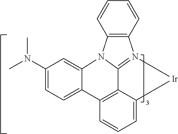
C1(N(C)C)=CC=C2C(=C1)N1C3=N(C4=C1C=CC=C4)[Ir]C1=CC=CC2=C13
